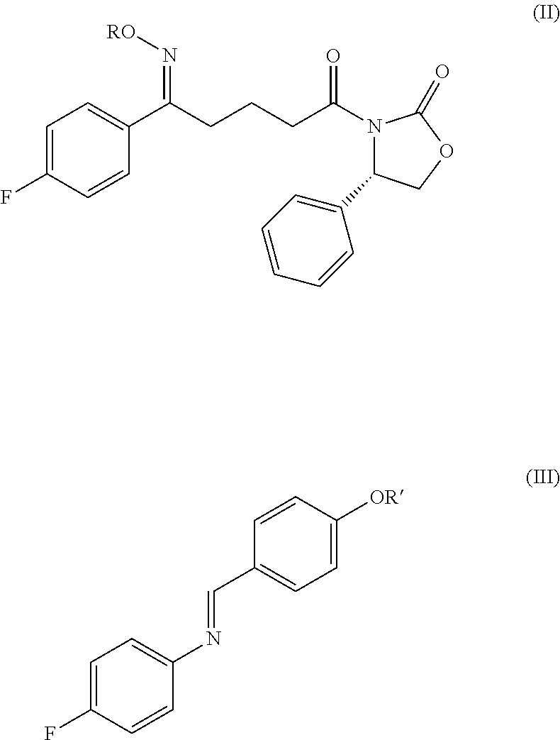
C1=C(F)C=CC(C(CCCC(N2C(C3=CC=CC=C3)COC2=O)=O)=N[RO])=C1.C1=C(F)C=CC(N=CC2=CC=C([OR])C=C2)=C1
